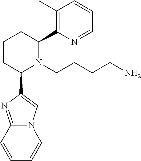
C1CC(C2=CN3C(=N2)C=CC=C3)N(CCCCN)C(C2=C(C)C=CC=N2)C1
